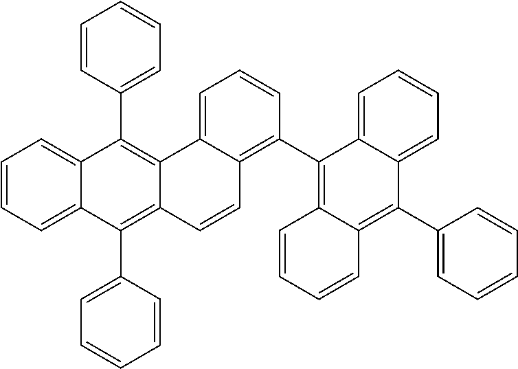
C1=CC=C2C(=C1)C(C1=CC=CC=C1)=C1C(=C2C2=CC=CC=C2)C2=CC=CC(C3=C4C(=C(C5=CC=CC=C5)C5=CC=CC=C35)C=CC=C4)=C2C=C1
